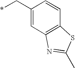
C1(C*)=CC2=C(C=C1)SC(C)=N2
